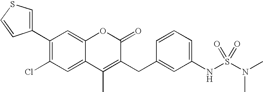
C12=CC(Cl)=C(C3=CSC=C3)C=C1OC(=O)C(CC1=CC(NS(=O)(N(C)C)=O)=CC=C1)=C2C
